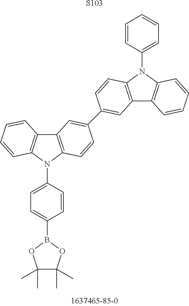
[S103].C12=C(N(C3=CC=C(B4OC(C)(C)C(C)(C)O4)C=C3)C3=C1C=C(C1=CC4=C(N(C5=CC=CC=C5)C5=C4C=CC=C5)C=C1)C=C3)C=CC=C2
